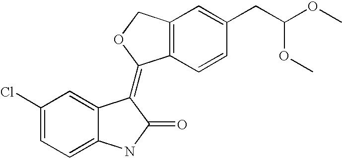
C12=C(C=CC(CC(OC)OC)=C1)C(=C1C3=CC(Cl)=CC=C3NC1=O)OC2
